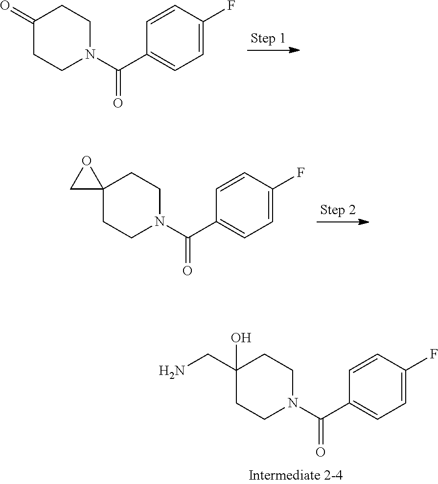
C1(=O)CCN(C(=O)C2=CC=C(F)C=C2)CC1.C12(CCN(C(=O)C3=CC=C(F)C=C3)CC1)OC2.C1(CN)(O)CCN(C(=O)C2=CC=C(F)C=C2)CC1
